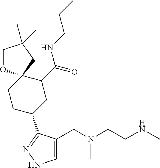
C1=C(CN(CCNC)C)C(C2CC(C(NCCC)=O)C3(CC2)OCC(C)(C)C3)=NN1
